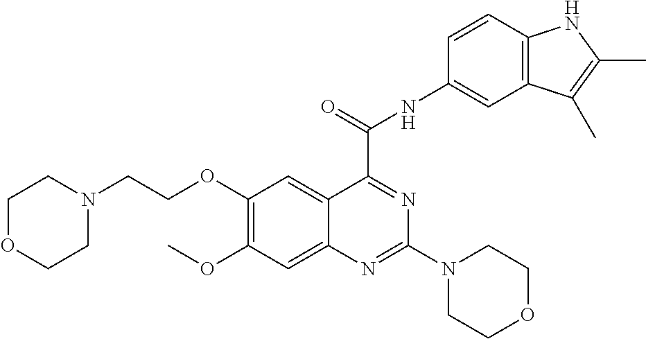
C(C1=NC(N2CCOCC2)=NC2=CC(OC)=C(OCCN3CCOCC3)C=C21)(NC1=CC2=C(C=C1)NC(C)=C2C)=O
